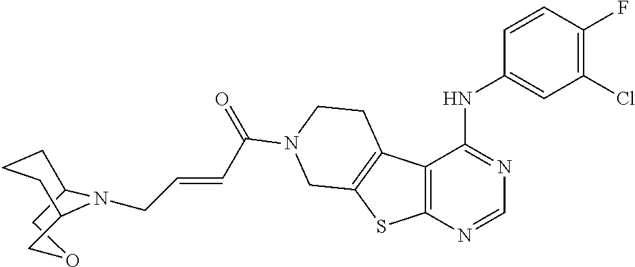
C1OCC2N(CC=CC(N3CCC4=C(SC5=C4C(NC4=CC(Cl)=C(F)C=C4)=NC=N5)C3)=O)C1CCC2
